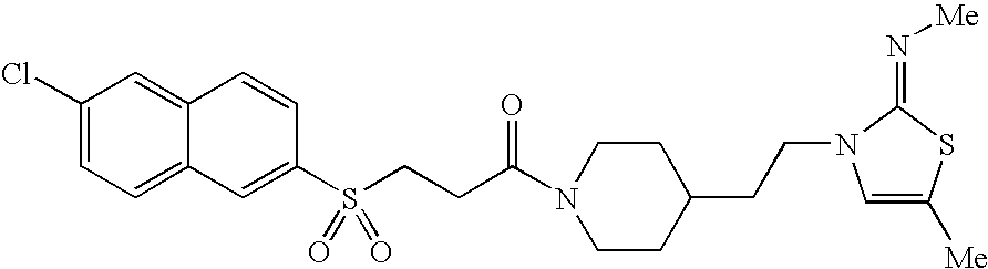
C1(Cl)=CC=C2C(=C1)C=CC(S(CCC(N1CCC(CCN3C=C([Me])SC3=N[Me])CC1)=O)(=O)=O)=C2
